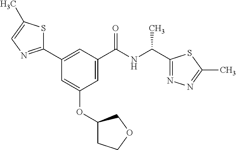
C1=C(C(NC(C2=NN=C(C)S2)C)=O)C=C(C2=NC=C(C)S2)C=C1OC1CCOC1
